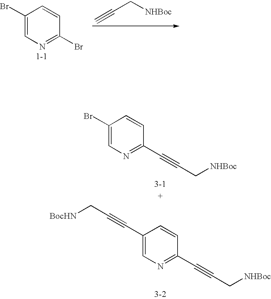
C1(Br)=CN=C(Br)C=C1.C#CC[NHBoc].C1(Br)=CN=C(C#CC[NHBoc])C=C1.C1(C#CC[BocHN])=CN=C(C#CC[NHBoc])C=C1
